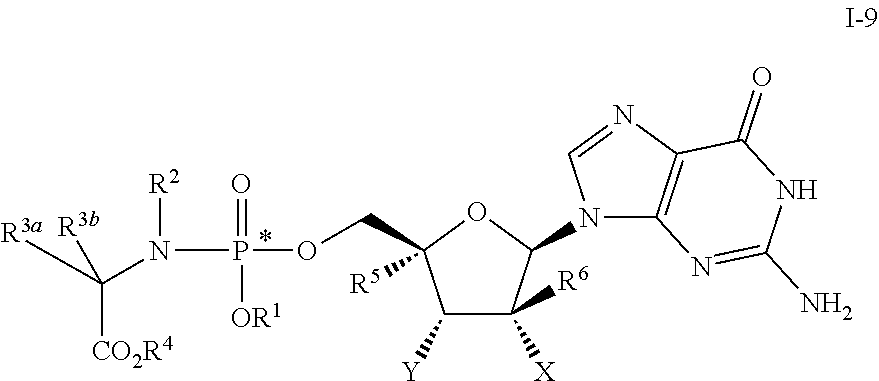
C1([Y])C([X])([R6])C(N2C3=C(N=C2)C(=O)NC(N)=N3)OC1([R5])COP(N([R2])C([CO2R4])([R3a])[R3b])(=O)[OR1]
